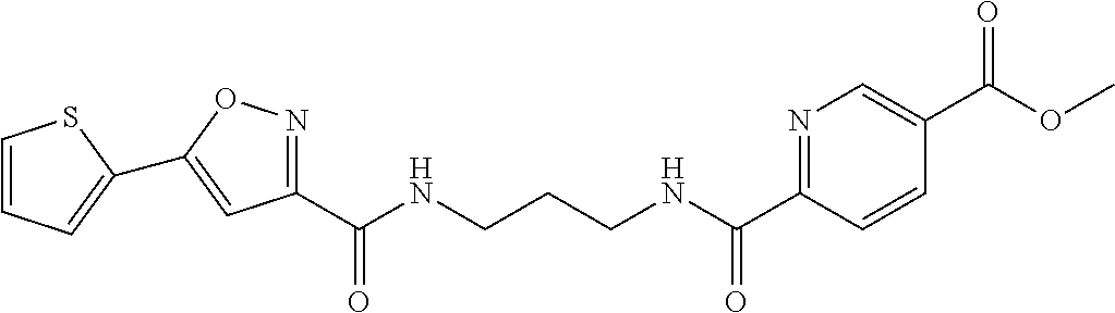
C1(C(NCCCNC(C2=NC=C(C(OC)=O)C=C2)=O)=O)=NOC(C2=CC=CS2)=C1
